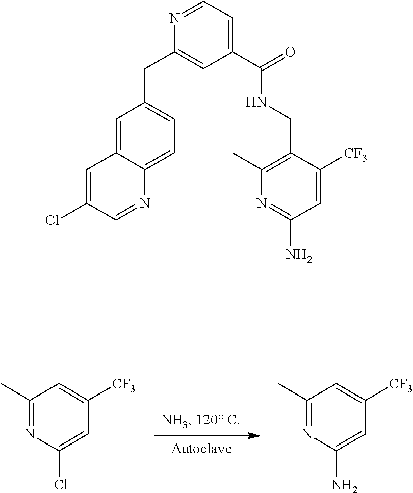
[Autoclave].C1(C)=NC(Cl)=CC([CF3])=C1.C1(C)=NC(N)=CC([CF3])=C1.C1=C2C(=CC=C1CC1=CC(C(=O)NCC3=C(C)N=C(N)C=C3[CF3])=CC=N1)N=CC(Cl)=C2
